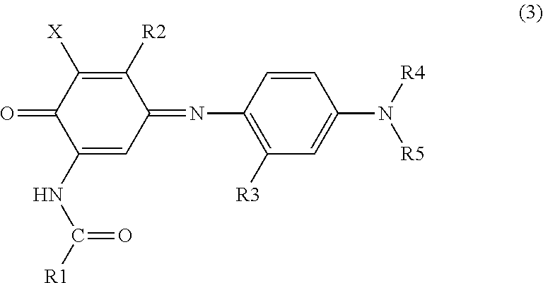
C1(=O)C(NC([R1])=O)=CC(=NC2=C([R3])C=C(N([R4])[R5])C=C2)C([R2])=C1[X]
